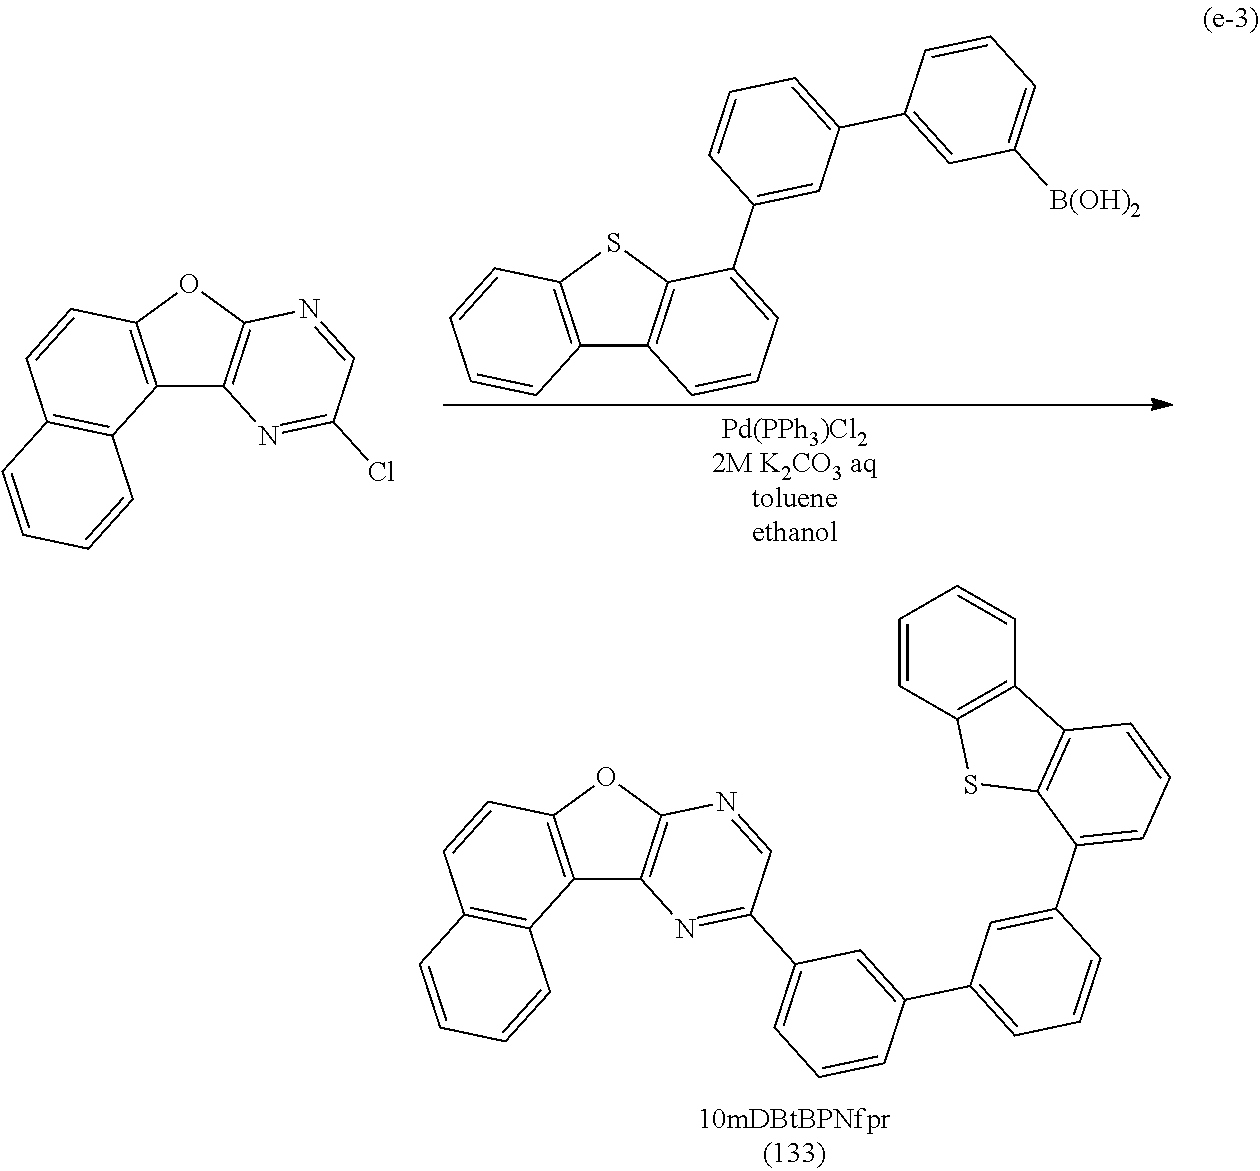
C12=C(OC3=C1N=C(C1=CC=CC(C4=CC=CC(C5=CC=CC6=C5SC5=C6C=CC=C5)=C4)=C1)C=N3)C=CC1=C2C=CC=C1.C12=C(SC3=C1C=CC=C3C1=CC(C3=CC([B(OH)2])=CC=C3)=CC=C1)C=CC=C2.C12=C(OC3=C1N=C(Cl)C=N3)C=CC1=C2C=CC=C1
